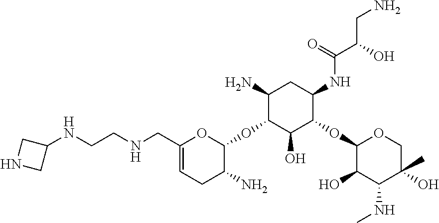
C1(N)C(OC2OC(CNCCNC3CNC3)=CCC2N)C(O)C(OC2C(O)C(NC)C(C)(O)CO2)C(NC(C(O)CN)=O)C1
